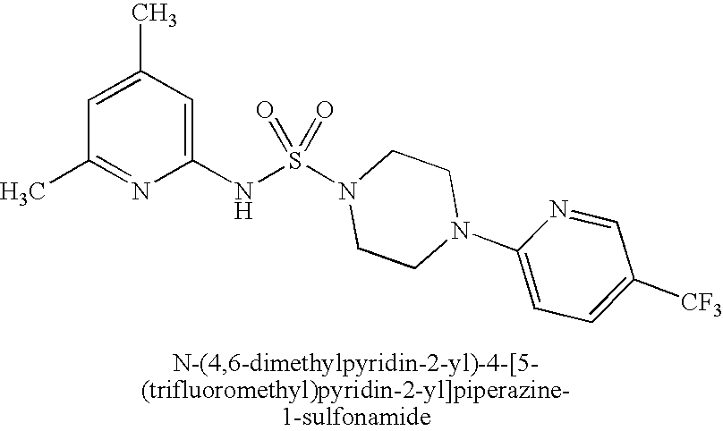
C1=C(C)C=C(NS(N2CCN(C3=CC=C([CF3])C=N3)CC2)(=O)=O)N=C1C
